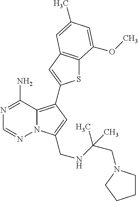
C12=C(C3=CC4=C(S3)C(OC)=CC(C)=C4)C=C(CNC(CN3CCCC3)(C)C)N1N=CN=C2N
